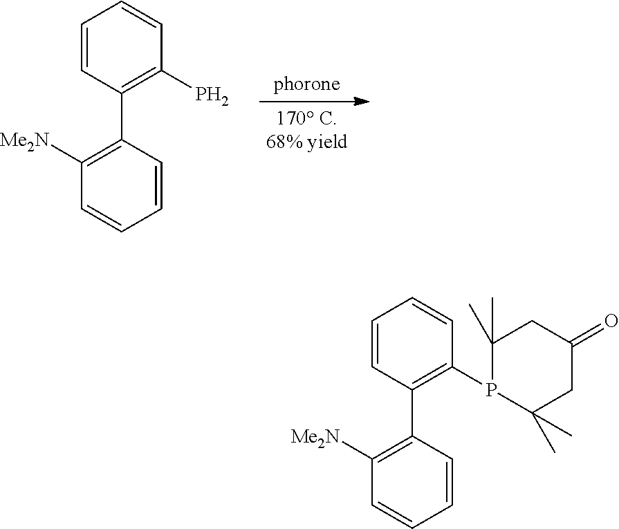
C1=CC(C2=C([Me2N])C=CC=C2)=C(P)C=C1.C1=CC(C2=C([Me2N])C=CC=C2)=C(P2C(C)(C)CC(=O)CC2(C)C)C=C1
